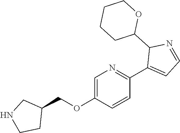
C1=C(OCC2CNCC2)C=CC(C2=CC=NC2C2OCCCC2)=N1
